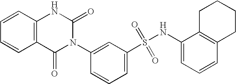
C1=CC2=C(C=C1)C(=O)N(C1=CC(S(=O)(=O)NC3=CC=CC4=C3CCCC4)=CC=C1)C(=O)N2
